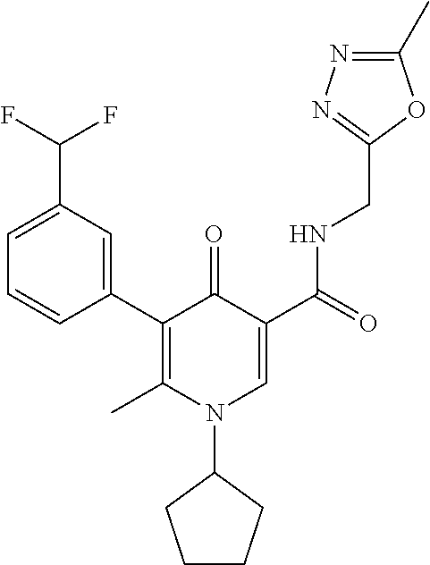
C1(C2=C(C)N(C3CCCC3)C=C(C(=O)NCC3=NN=C(C)O3)C2=O)=CC(C(F)F)=CC=C1
